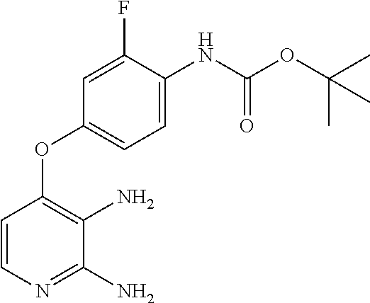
C1(F)=CC(OC2=C(N)C(N)=NC=C2)=CC=C1NC(OC(C)(C)C)=O
